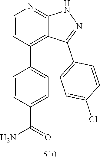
N1N=C(C2=CC=C(Cl)C=C2)C2=C(C3=CC=C(C(N)=O)C=C3)C=CN=C12
